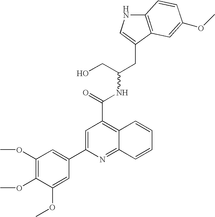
C12=C(C(CC(CO)NC(C3=C4C(=NC(C5=CC(OC)=C(OC)C(OC)=C5)=C3)C=CC=C4)=O)=CN1)C=C(OC)C=C2
